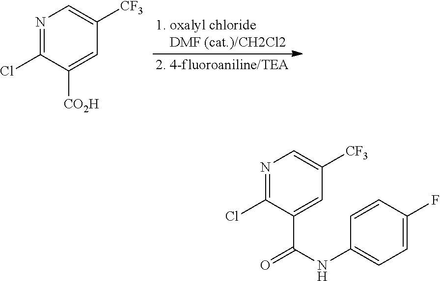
N1=C(Cl)C([CO2H])=CC([CF3])=C1.N1=C(Cl)C(C(NC2=CC=C(F)C=C2)=O)=CC([CF3])=C1
